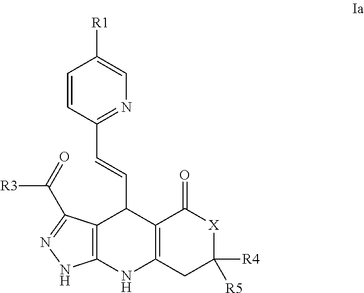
C1=CC(C=CC2C3=C(NC4=C2C(=O)[X]C([R4])([R5])C4)NN=C3C([R3])=O)=NC=C1[R1]
